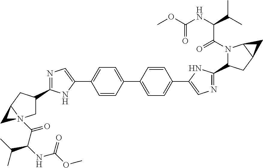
C1=CC(C2=CC=C(C3=CN=C(C4N(C(=O)C(NC(OC)=O)C(C)C)C5C(C4)C5)N3)C=C2)=CC=C1C1=CN=C(C2CN3(C(C(NC(OC)=O)C(C)C)=O)C(C2)C3)N1
